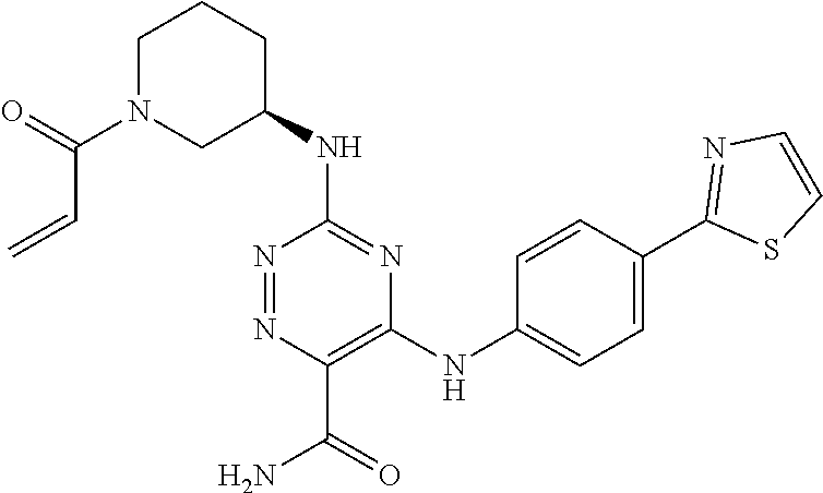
C1(NC2CCCN(C(C=C)=O)C2)=NC(NC2=CC=C(C3=NC=CS3)C=C2)=C(C(=O)N)N=N1
